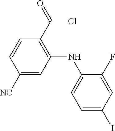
C1=CC([NC])=CC(NC2=CC=C(I)C=C2F)=C1C(Cl)=O
